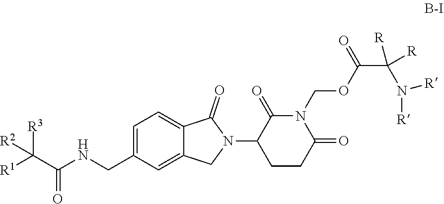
C1=C(CNC(C([R1])([R3])[R2])=O)C=C2C(=C1)C(=O)N(C1CCC(=O)N(COC(C([R])([R])N([R])[R])=O)C1=O)C2
